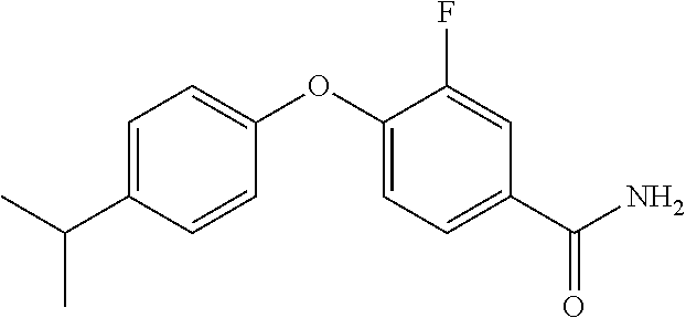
C1=C(C(C)C)C=CC(OC2=CC=C(C(N)=O)C=C2F)=C1
